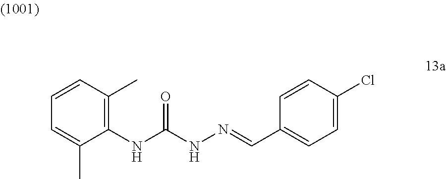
C1=CC(C)=C(NC(NN=CC2=CC=C(Cl)C=C2)=O)C(C)=C1
